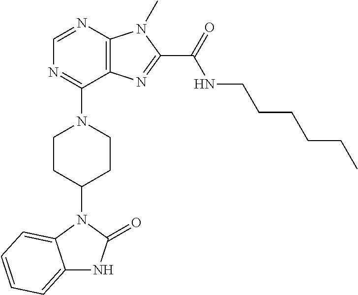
C1=NC2=C(C(N3CCC(N4C5=CC=CC=C5NC4=O)CC3)=N1)N=C(C(NCCCCCC)=O)N2C
